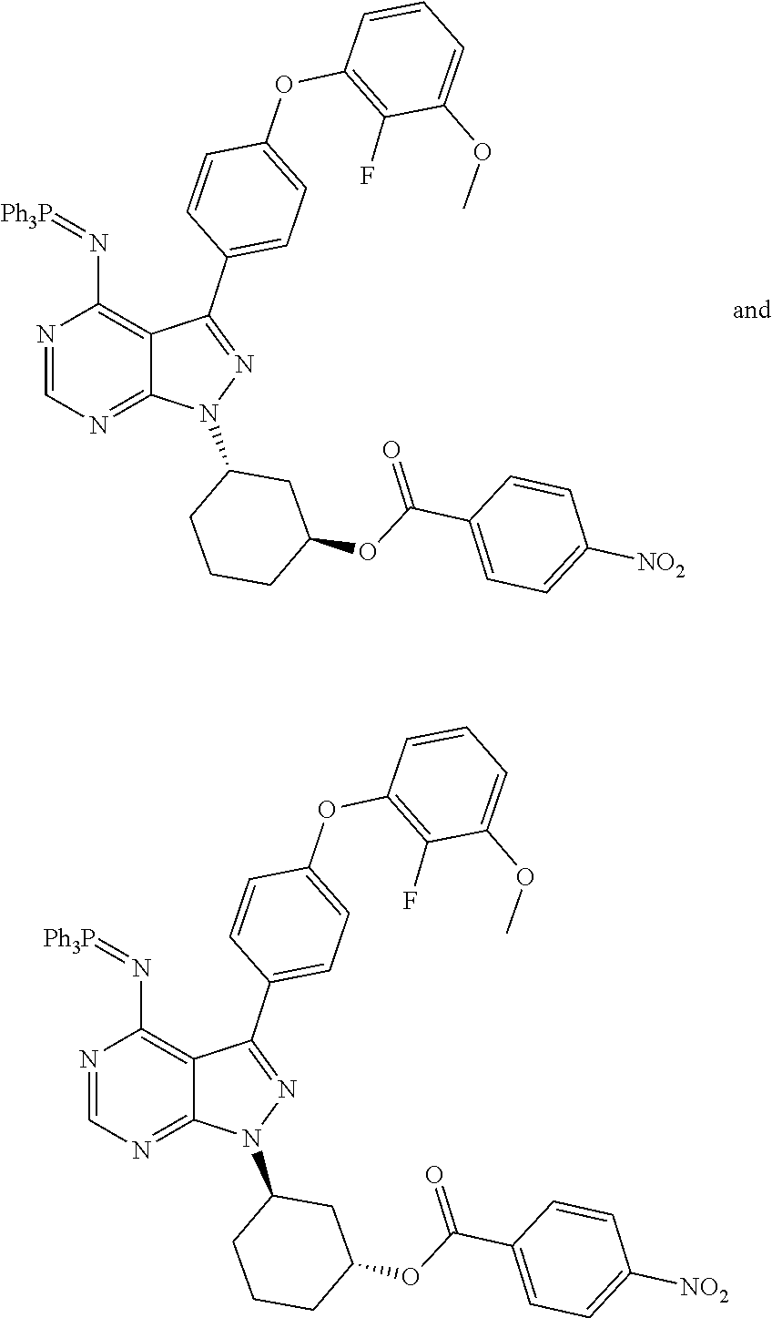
C1=NC(N=[Ph3P])=C2C(C3=CC=C(OC4=C(F)C(OC)=CC=C4)C=C3)=NN(C3CCCC(OC(C4=CC=C([NO2])C=C4)=O)C3)C2=N1.C1=NC(N=[Ph3P])=C2C(C3=CC=C(OC4=C(F)C(OC)=CC=C4)C=C3)=NN(C3CCCC(OC(C4=CC=C([NO2])C=C4)=O)C3)C2=N1
